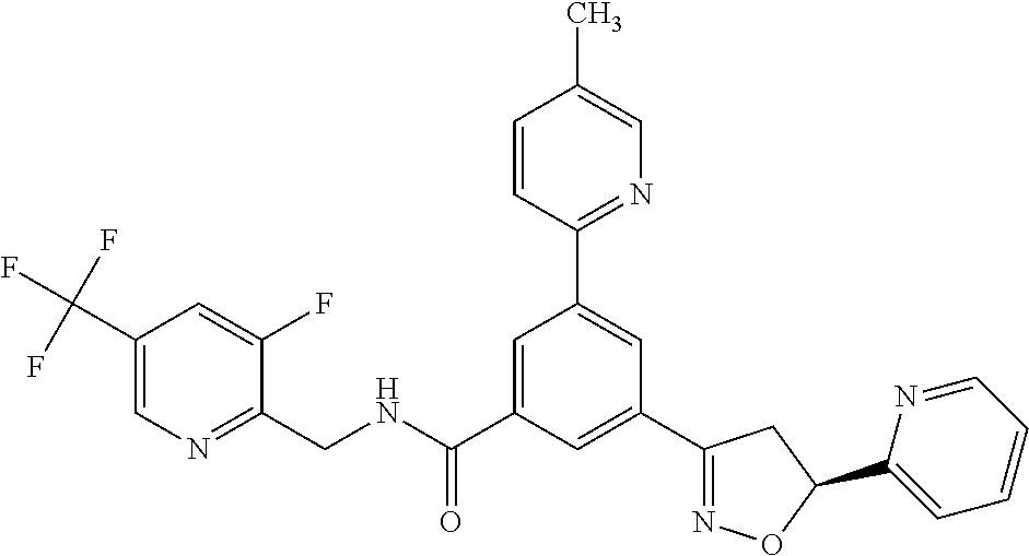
C1(CNC(C2=CC(C3=NC=C(C)C=C3)=CC(C3=NOC(C4=CC=CC=N4)C3)=C2)=O)=NC=C(C(F)(F)F)C=C1F
